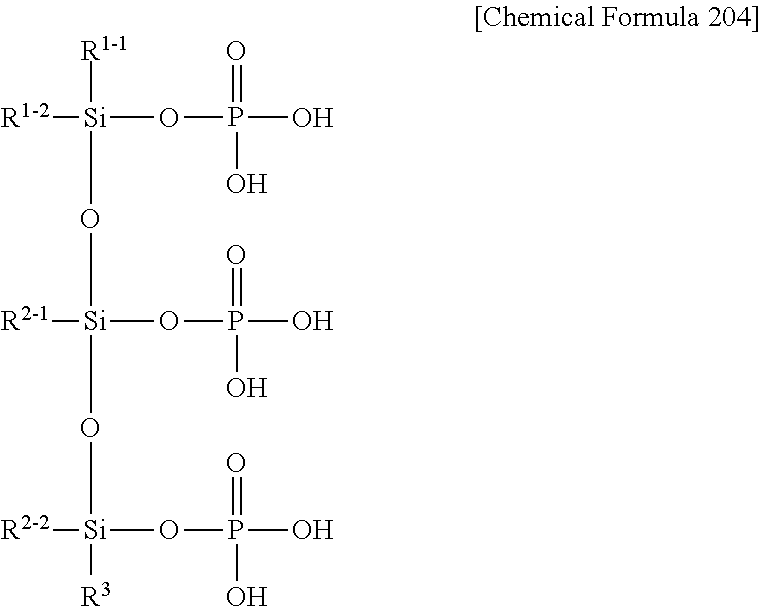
[R1-2][Si](O[Si](OP(=O)(O)O)([R2-1])O[Si](OP(=O)(O)O)([R2-2])[R3])(OP(=O)(O)O)[R1-1]
